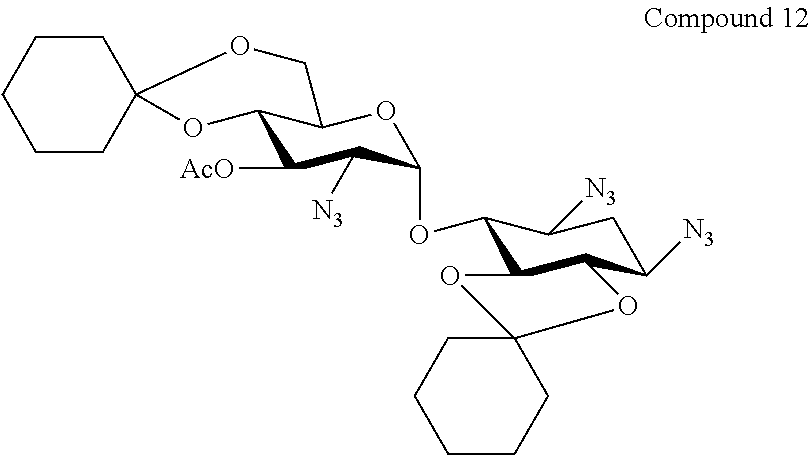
C12C([AcO])C([N3])C(OC3C4C(C([N3])CC3[N3])OC3(O4)CCCCC3)OC1COC1(O2)CCCCC1
